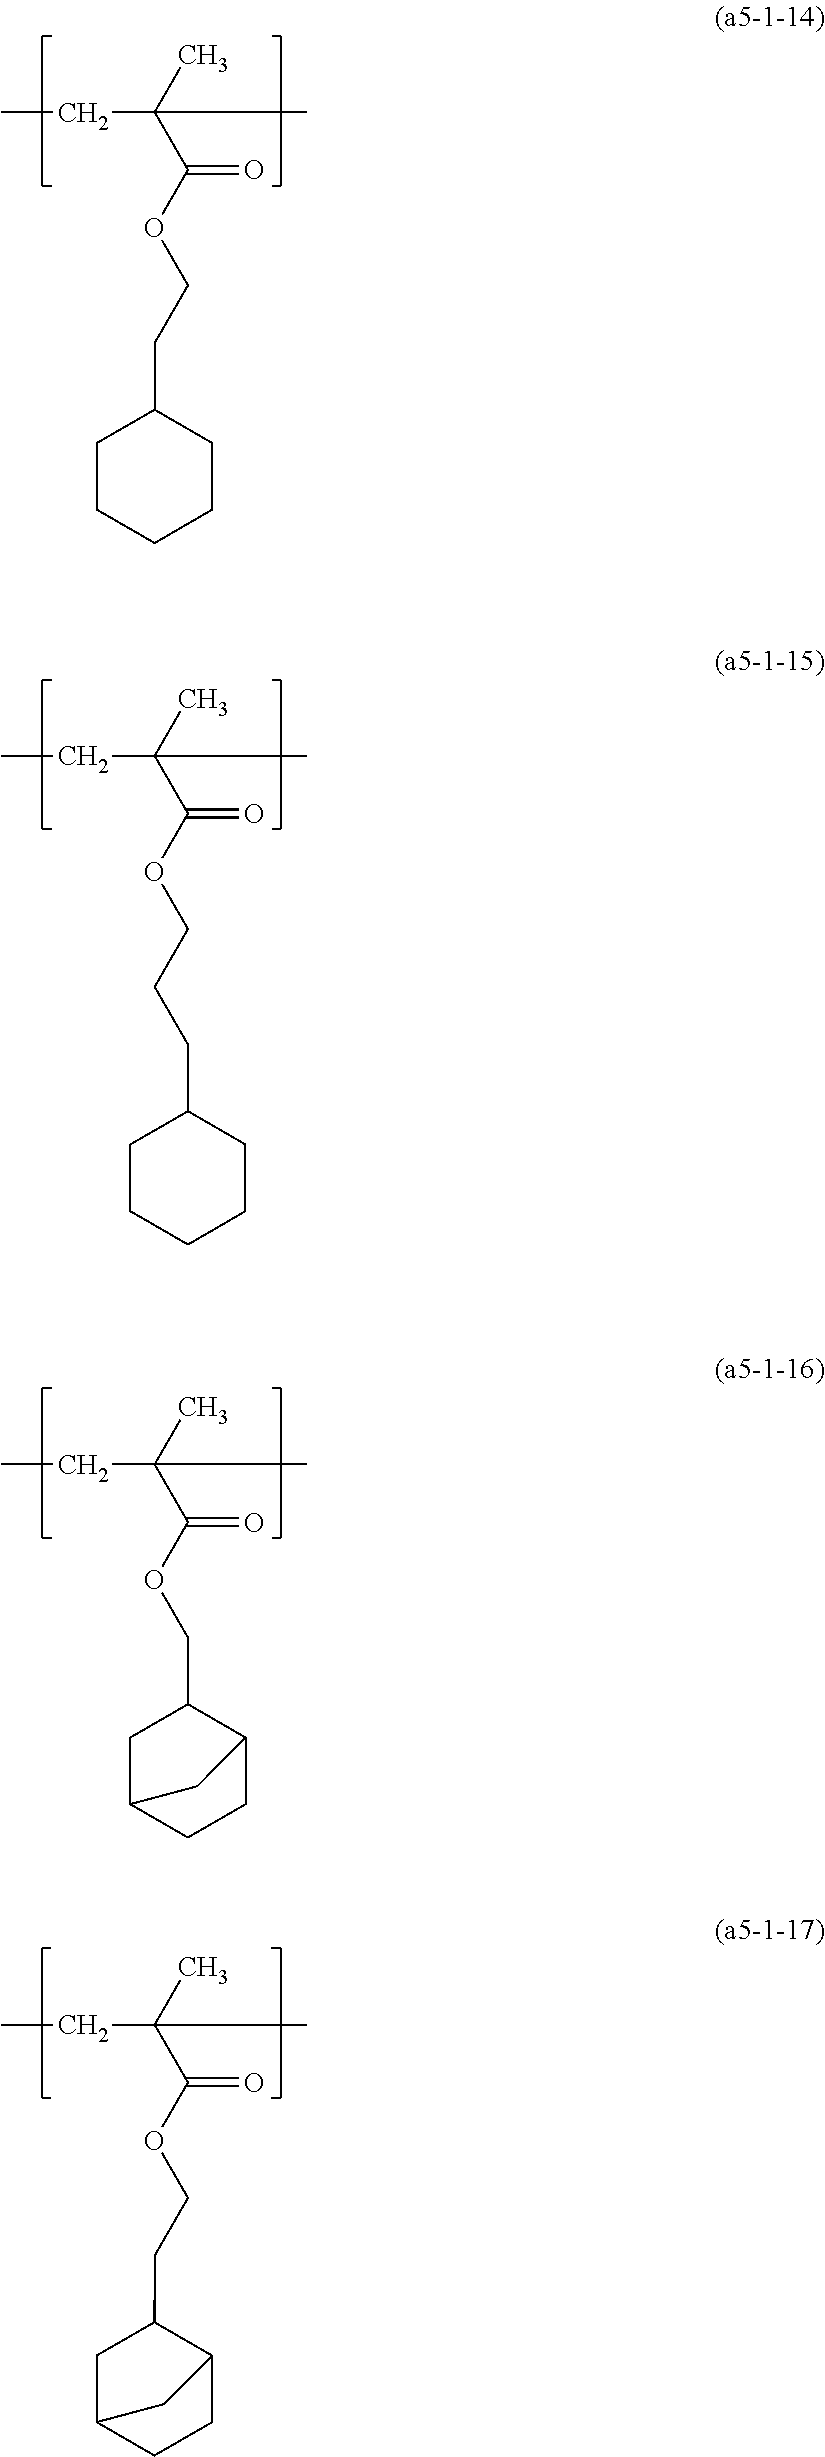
CCC(C)(C)C(OCCC1CCCCC1)=O.CCC(C)(C)C(OCCCC1CCCCC1)=O.CCC(C)(C)C(OCC1CC2CCC1C2)=O.CCC(C)(C)C(OCCC1CC2CCC1C2)=O
